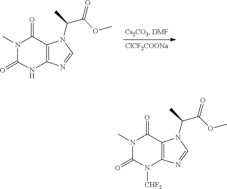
[ClCF2COONa].N1(C)C(=O)NC2=C(C1=O)N(C(C)C(OC)=O)C=N2.N1(C)C(=O)N([CHF2])C2=C(C1=O)N(C(C)C(OC)=O)C=N2
